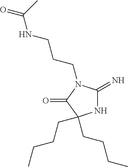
N1C(=N)N(CCCNC(C)=O)C(=O)C1(CCCC)CCCC
